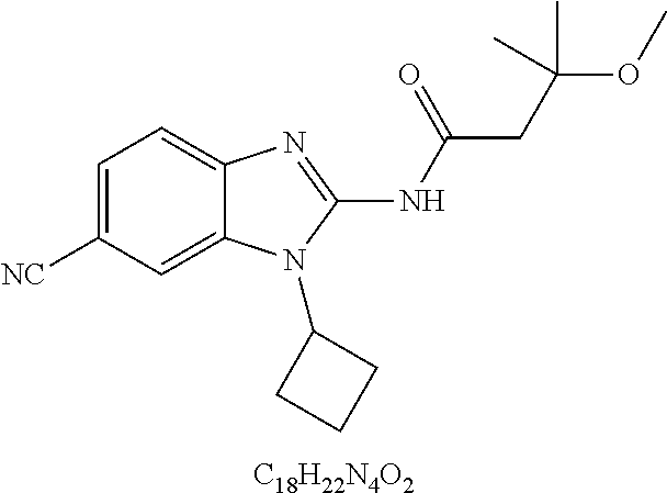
[C18H22N4O2].C1=C([NC])C=C2C(=C1)N=C(NC(CC(C)(OC)C)=O)N2C1CCC1
